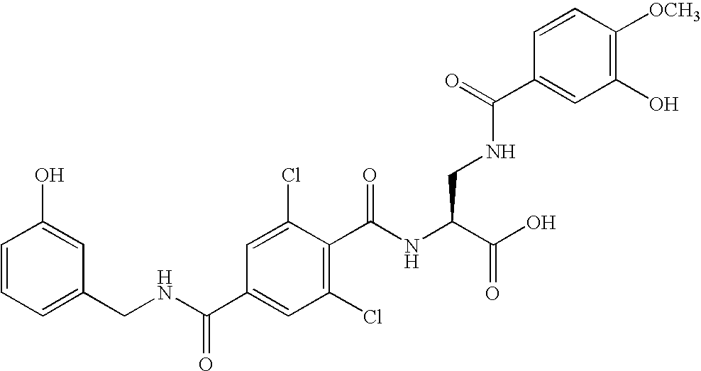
C1=CC=C(CNC(C2=CC(Cl)=C(C(NC(C(O)=O)CNC(C3=CC(O)=C([OCH3])C=C3)=O)=O)C(Cl)=C2)=O)C=C1O
